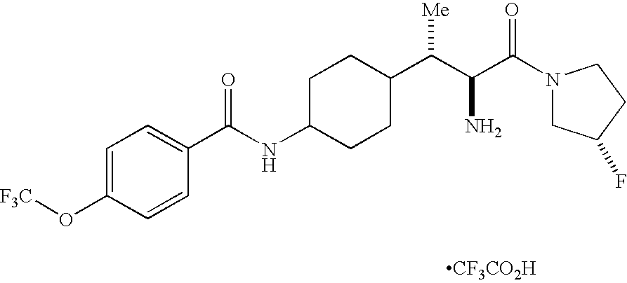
C1C(NC(C2=CC=C(O[F3C])C=C2)=O)CCC(C(C(C(N2CC(F)CC2)=O)N)[Me])C1.[CF3CO2H]
